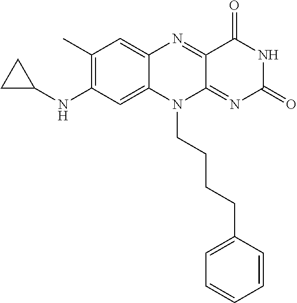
C1(C)=C(NC2CC2)C=C2C(=C1)N=C1C(=NC(=O)NC1=O)N2CCCCC1=CC=CC=C1
